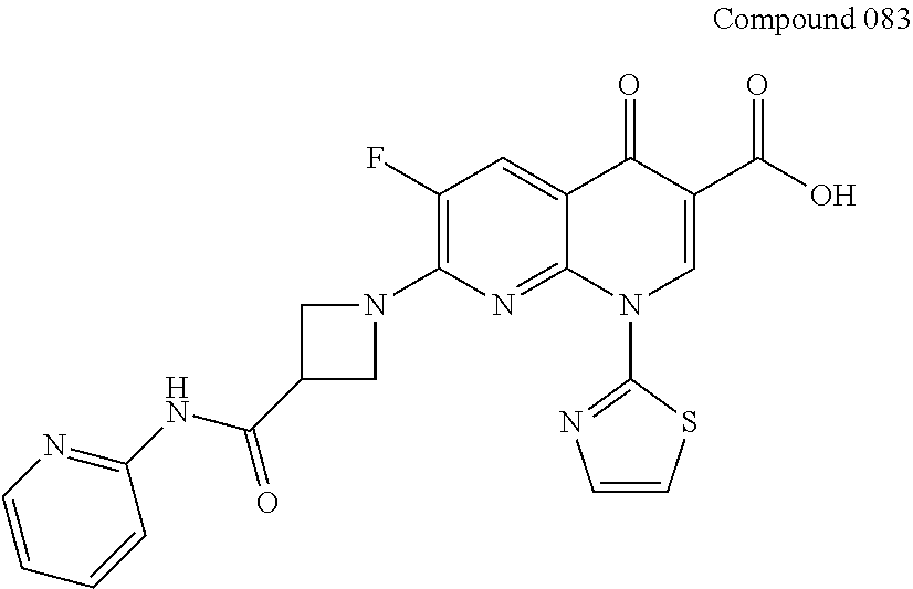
C1=CC=CC(NC(C2CN(C3=C(F)C=C4C(=N3)N(C3=NC=CS3)C=C(C(O)=O)C4=O)C2)=O)=N1
